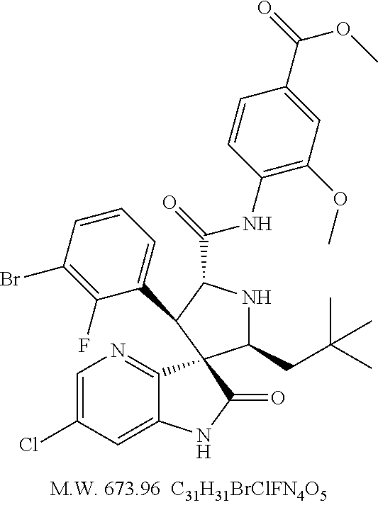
C1=C(Cl)C=C2C(=N1)C1(C(=O)N2)C(CC(C)(C)C)NC(C(NC2=C(OC)C=C(C(=O)OC)C=C2)=O)C1C1=CC=CC(Br)=C1F
